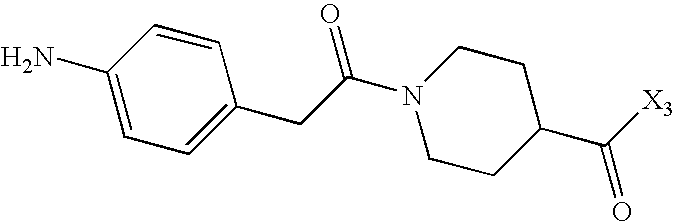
NC1=CC=C(CC(N2CCC(C([X3])=O)CC2)=O)C=C1
